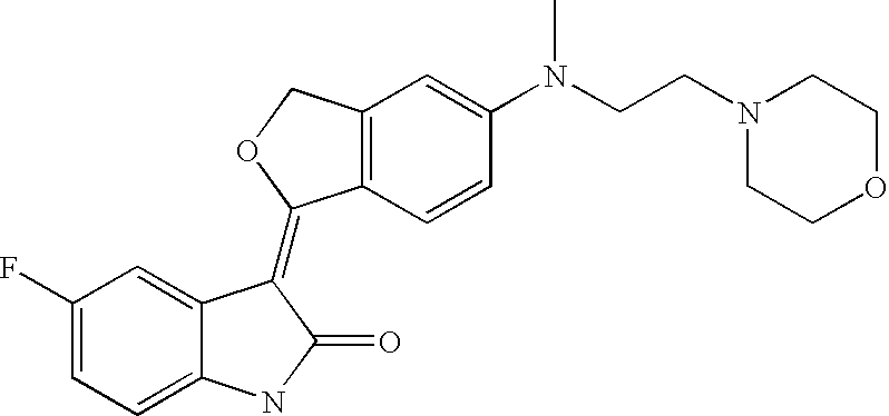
C1(F)=CC=C2C(=C1)C(=C1C3=C(CO1)C=C(N(CCN1CCOCC1)C)C=C3)C(=O)N2
